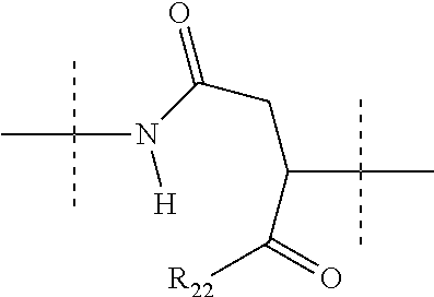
CC(N([H])C(=O)CC(C(=O)[R22])C(C)(C)C)(C)C
